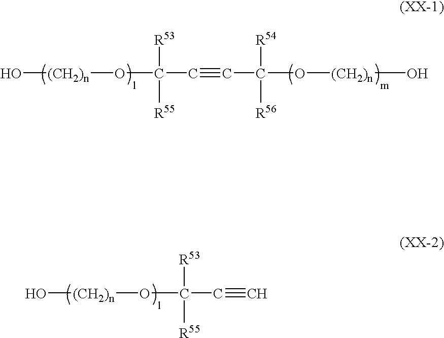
O[(CH2)n]OC(C#CC(O[(CH2)n]O)([R54])[R56])([R53])[R55].O[(CH2)n]OC(C#C)([R53])[R55]
